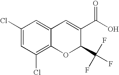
C1(C(F)(F)F)C(C(=O)O)=CC2=CC(Cl)=CC(Cl)=C2O1
